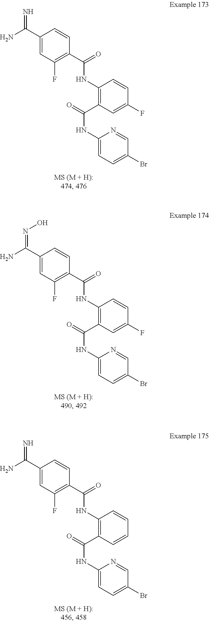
O=C(NC1=C(C(NC2=CC=C(Br)C=N2)=O)C=C(F)C=C1)C1=C(F)C=C(C(=N)N)C=C1.O=C(NC1=C(C(NC2=CC=C(Br)C=N2)=O)C=C(F)C=C1)C1=C(F)C=C(C(=NO)N)C=C1.O=C(NC1=C(C(NC2=CC=C(Br)C=N2)=O)C=CC=C1)C1=C(F)C=C(C(=N)N)C=C1
